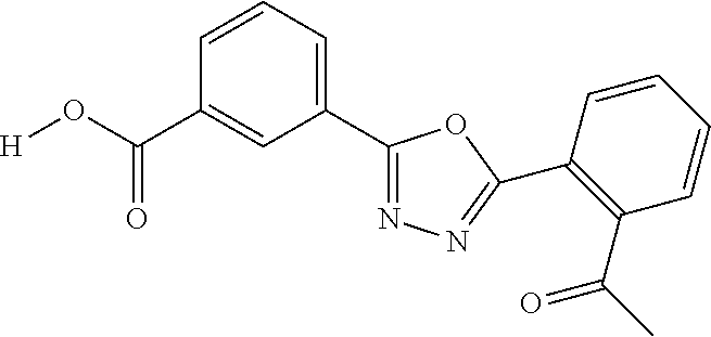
[H]OC(=O)C1=CC(C2=NN=C(C3=C(C(=O)C)C=CC=C3)O2)=CC=C1
